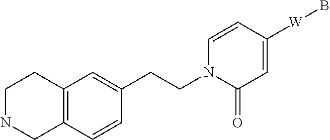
C12=C(C=CC(CCN3C(=O)C=C([W]B)C=C3)=C1)CNCC2
